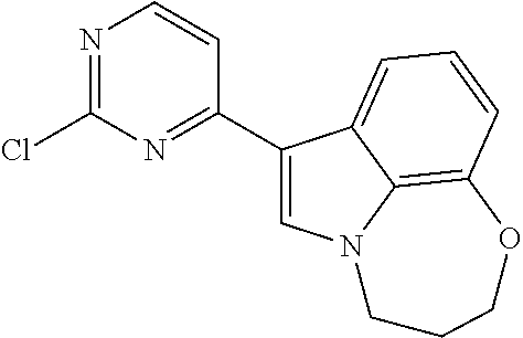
N1=C(Cl)N=C(C2=CN3C4=C(C=CC=C24)OCCC3)C=C1
